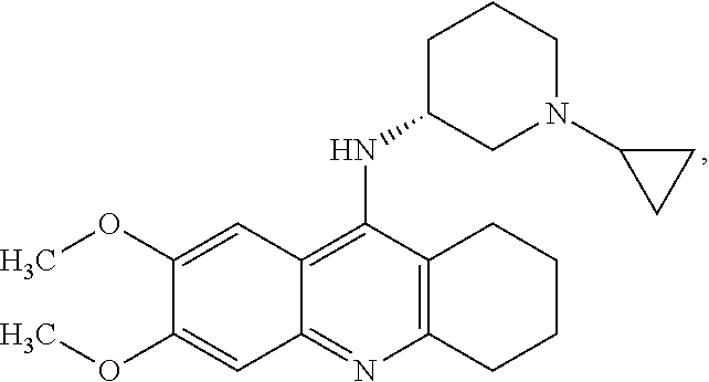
C12=C(N=C3C(=C1NC1CN(C4CC4)CCC1)C=C(OC)C(OC)=C3)CCCC2
